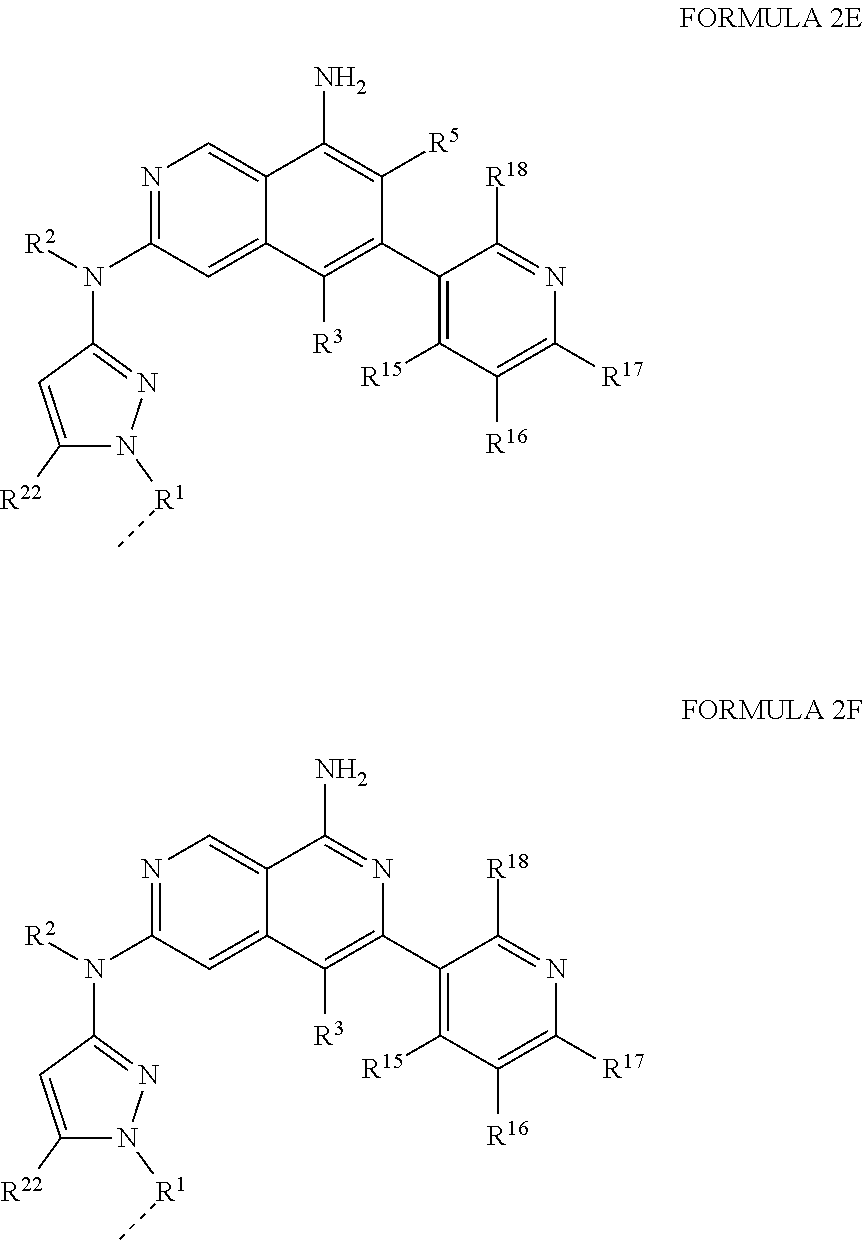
N1=C(N([R2])C2=NN([R1]C)C([R22])=C2)C=C2C(=C1)C(N)=C([R5])C(C1=C([R15])C([R16])=C([R17])N=C1[R18])=C2[R3].N1=C(N([R2])C2=NN([R1]C)C([R22])=C2)C=C2C(=C1)C(N)=NC(C1=C([R15])C([R16])=C([R17])N=C1[R18])=C2[R3]
